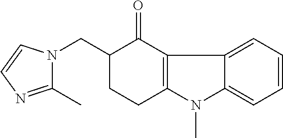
C1(C)=NC=CN1CC1CCC2=C(C1=O)C1=CC=CC=C1N2C
